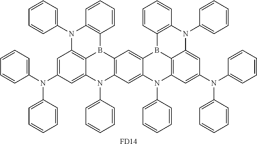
C1=CC=C(N(C2=CC3=C4C(=C2)N(C2=CC=CC=C2)C2=C(B4C4=C(N3C3=CC=CC=C3)C=CC=C4)C=C3C(=C2)N(C2=CC=CC=C2)C2=C4B3C3=C(N(C5=CC=CC=C5)C4=CC(N(C4=CC=CC=C4)C4=CC=CC=C4)=C2)C=CC=C3)C2=CC=CC=C2)C=C1.[FD14]
